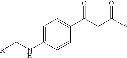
N(C1=CC=C(C(CC(*)=O)=O)C=C1)C[R]
